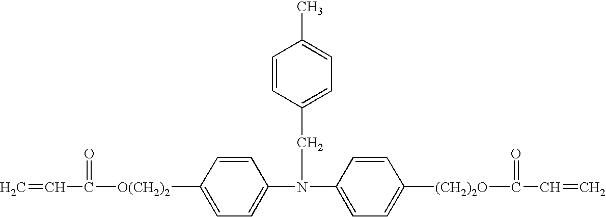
C1=C(N(CC2=CC=C(C)C=C2)C2=CC=C([(CH2)2O]C(=O)C=C)C=C2)C=CC([O(CH2)2]C(=O)C=C)=C1
